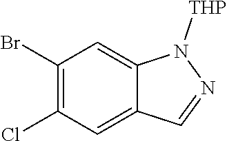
C1(Br)=C(Cl)C=C2C(=C1)N([THP])N=C2
